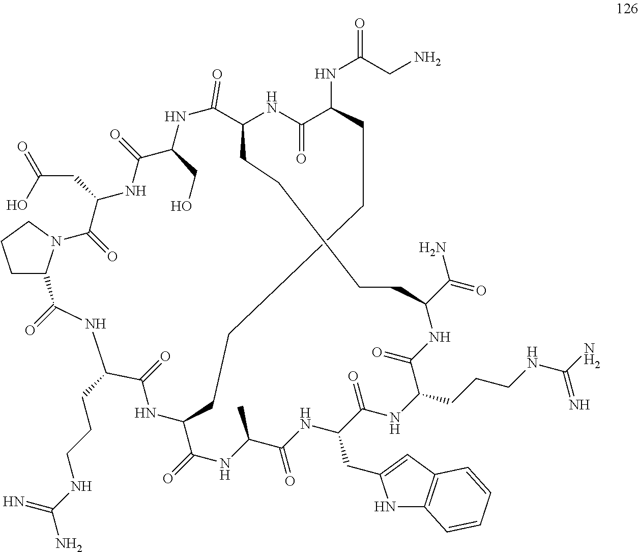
C1C2N(CC1)C(=O)C(CC(=O)O)NC(=O)C(CO)NC(=O)C1NC(=O)C(NC(=O)CN)CCCCC(NC(=O)C(CCCNC(N)=N)NC2=O)C(=O)NC(C)C(=O)NC(CC2=CC3=C(N2)C=CC=C3)C(=O)NC(CCCNC(N)=N)C(=O)NC(C(N)=O)CCCC1
